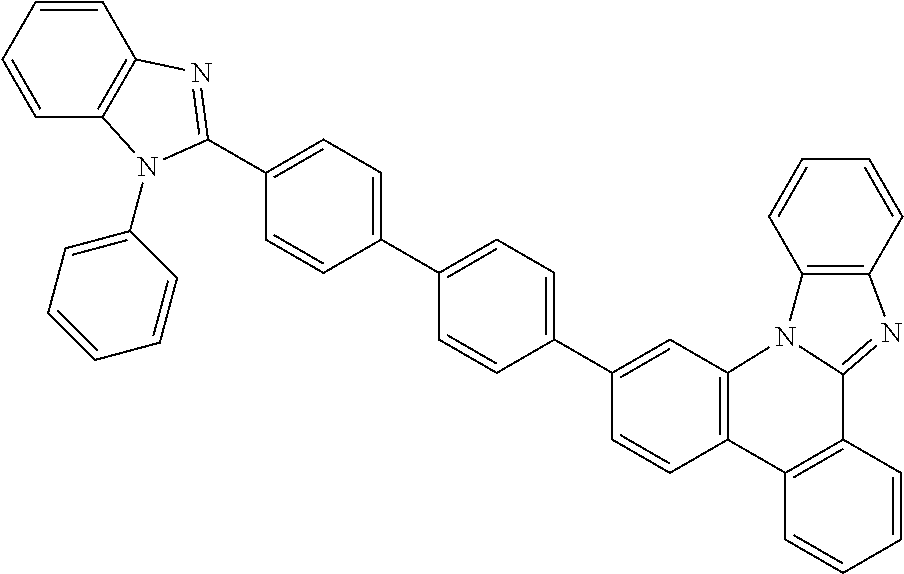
C1=CC2=C(C=C1C1=CC=C(C3=CC=C(C4=NC5=C(C=CC=C5)N4C4=CC=CC=C4)C=C3)C=C1)N1C(=NC3=C1C=CC=C3)C1=C2C=CC=C1
